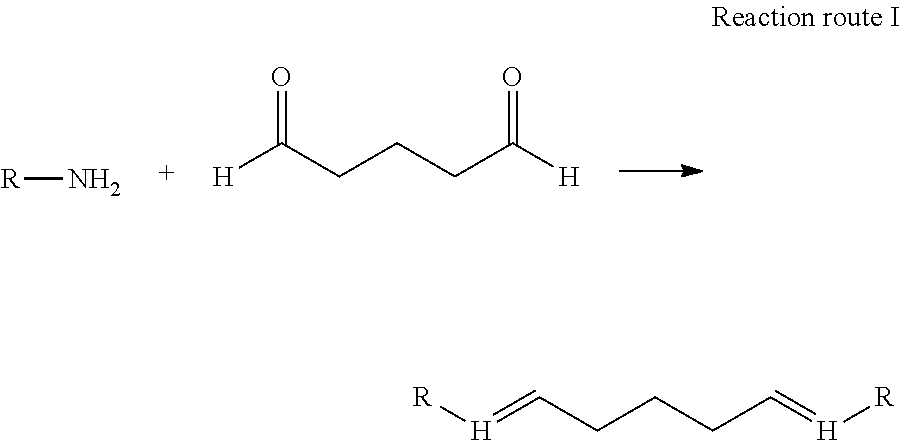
[R]N.[H]C(CCCC([H])=O)=O.[R][H]=CCCCC=[H][R]
